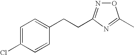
O1N=C(CCC2=CC=C(Cl)C=C2)N=C1C
